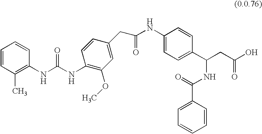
C1(C)=C(NC(NC2=C(OC)C=C(CC(NC3=CC=C(C(CC(O)=O)NC(C4=CC=CC=C4)=O)C=C3)=O)C=C2)=O)C=CC=C1
